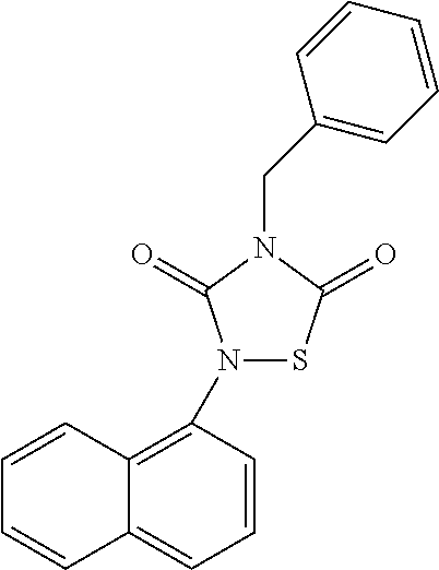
C1=CC2=C(N3SC(=O)N(CC4=CC=CC=C4)C3=O)C=CC=C2C=C1
